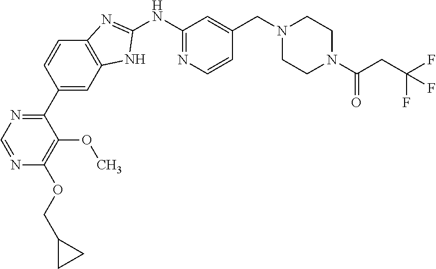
C1(C2=NC=NC(OCC3CC3)=C2OC)=CC2=C(C=C1)N=C(NC1=NC=CC(CN3CCN(C(=O)CC(F)(F)F)CC3)=C1)N2
